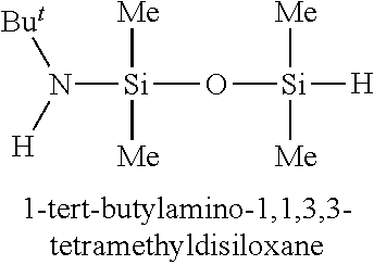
[Si](O[Si]([H])([Me])[Me])([Me])([Me])N([H])[But]
